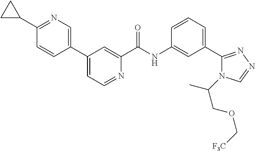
C1(C2CC2)=NC=C(C2=CC=NC(C(NC3=CC(C4=NN=CN4C(C)COC[F3C])=CC=C3)=O)=C2)C=C1
